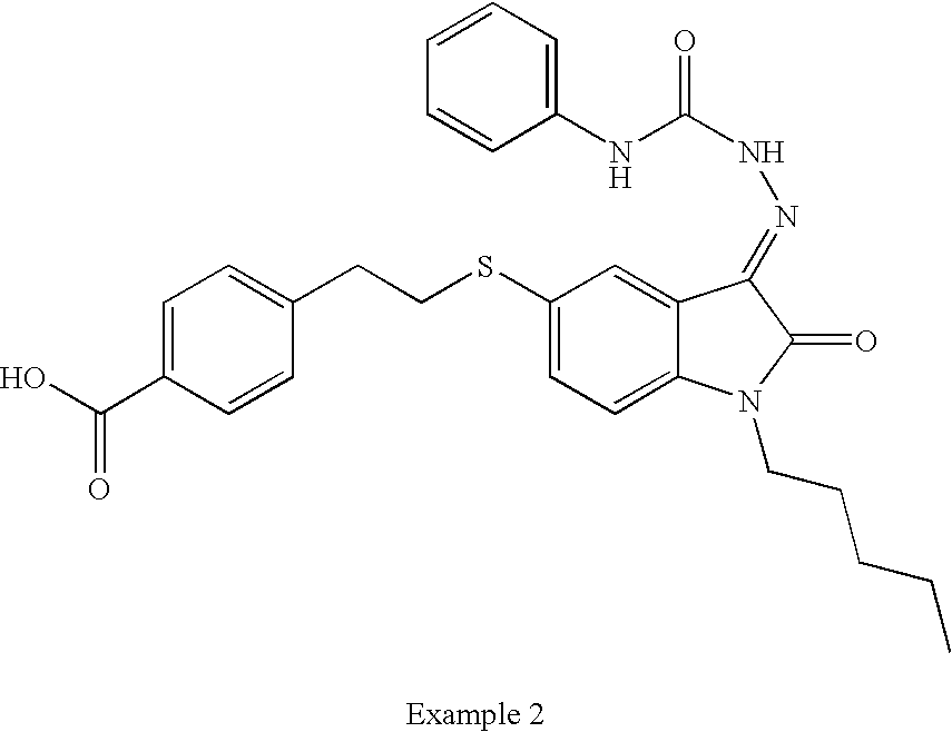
C1=C(C(O)=O)C=CC(CCSC2=CC=C3C(=C2)C(=NNC(=O)NC2=CC=CC=C2)C(=O)N3CCCCC)=C1
